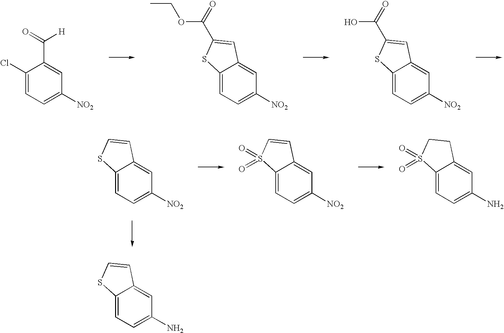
C1(Cl)=CC=C([NO2])C=C1C(=O)[H].C12=CC=C([NO2])C=C1C=C(C(OCC)=O)S2.C12=CC=C([NO2])C=C1C=C(C(O)=O)S2.C12=CC=C([NO2])C=C1C=CS2.C12=CC=C([NO2])C=C1C=CS2(=O)=O.C12=CC=C(N)C=C1CCS2(=O)=O.C12=CC=C(N)C=C1C=CS2
